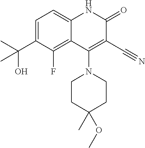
C1=C(C(C)(O)C)C(F)=C2C(=C1)NC(=O)C(C#N)=C2N1CCC(C)(OC)CC1
